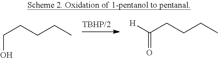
C(CCCC)O.[H]C(CCCC)=O
